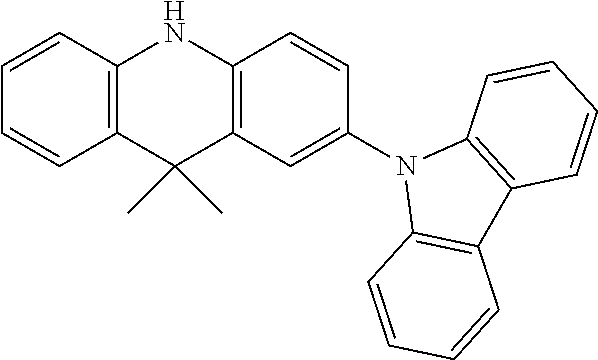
C1=CC2=C(C=C1)C(C)(C)C1=C(N2)C=CC(N2C3=C(C4=C2C=CC=C4)C=CC=C3)=C1
